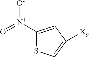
O=[N+](C1=CC([X9])=CS1)[O-]
